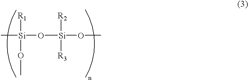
C[Si]([R1])(O[Si]([R2])(OC)[R3])OC
